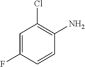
C1=C(F)C=CC(N)=C1Cl
